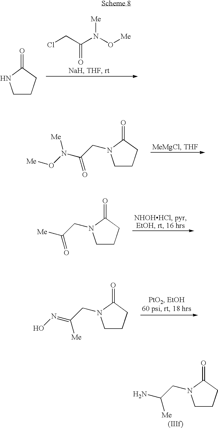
C1CCC(=O)N1CC(N(O[Me])[Me])=O.C1CCC(=O)N1CC([Me])=O.C1CCC(=O)N1CC(=NO)[Me].C1CCC(=O)N1CC(N)[Me].C1CCC(=O)N1.ClCC(N(O[Me])[Me])=O
